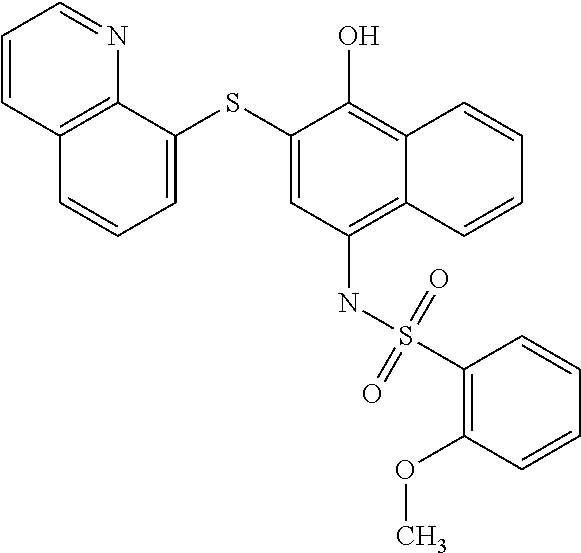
C12=C(NS(C3=C(OC)C=CC=C3)(=O)=O)C=C(SC3=CC=CC4=C3N=CC=C4)C(O)=C1C=CC=C2
